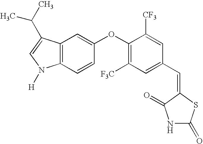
C12=C(C(C(C)C)=CN1[H])C=C(OC1=C([F3C])C=C(C=C3SC(=O)NC3=O)C=C1[CF3])C=C2
